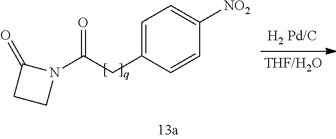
N1(C(CC2=CC=C([NO2])C=C2)=O)C(=O)CC1
